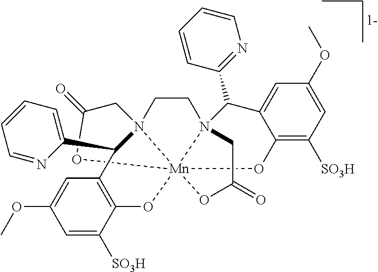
C1=CC=NC(C2C3=C(C([SO3H])=CC(OC)=C3)O[Mn]3456N(C(C7=NC=CC=C7)C7=CC(OC)=CC([SO3H])=C7O3)(CCN24CC(=O)O5)CC(=O)O6)=C1
